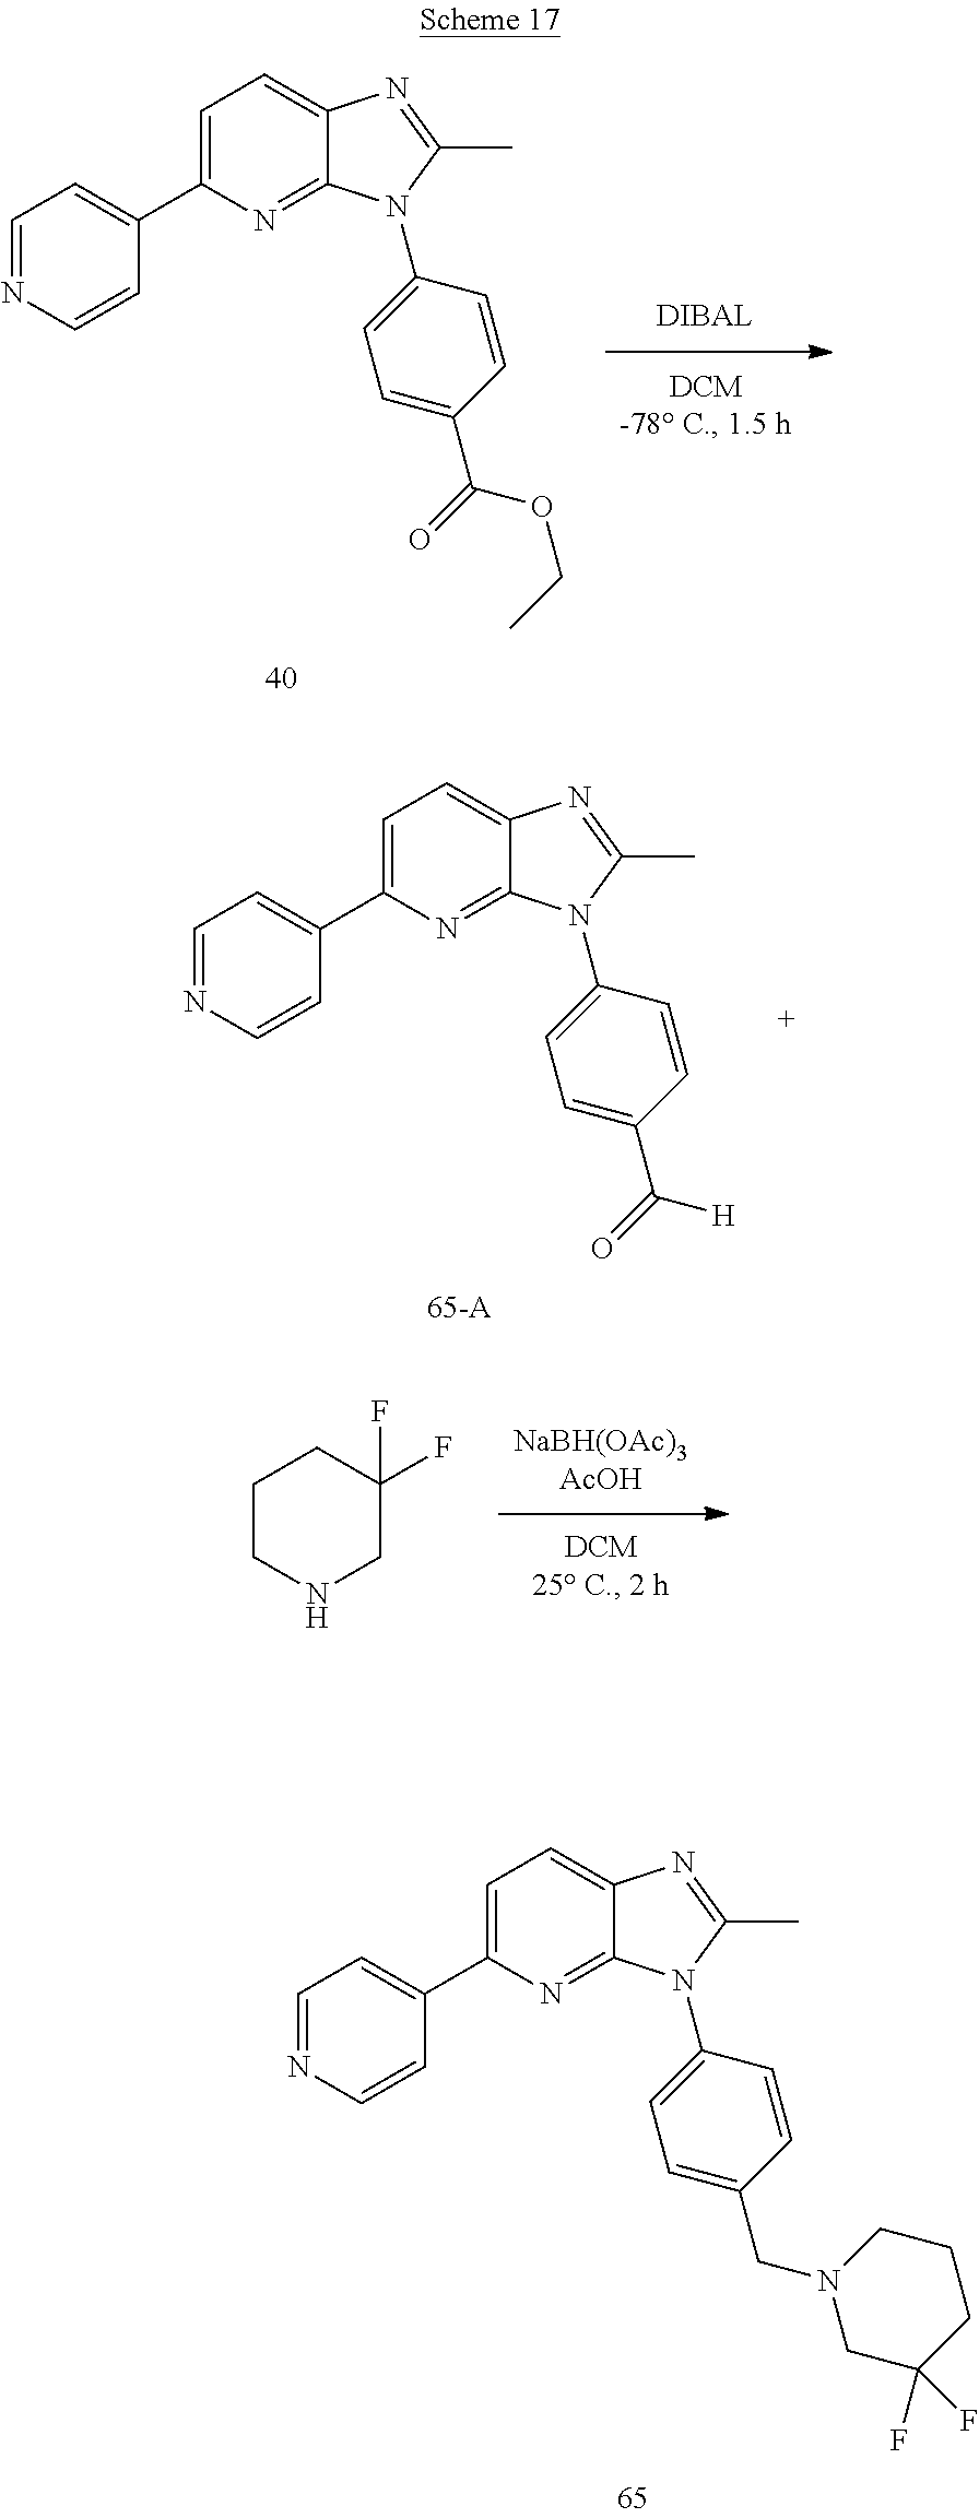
C1=NC=CC(C2=CC=C3C(=N2)N(C2=CC=C(C(=O)OCC)C=C2)C(C)=N3)=C1.C1CNCC(F)(F)C1.C1=NC=CC(C2=CC=C3C(=N2)N(C2=CC=C(CN4CC(F)(F)CCC4)C=C2)C(C)=N3)=C1.C1=NC=CC(C2=CC=C3C(=N2)N(C2=CC=C(C(=O)[H])C=C2)C(C)=N3)=C1
